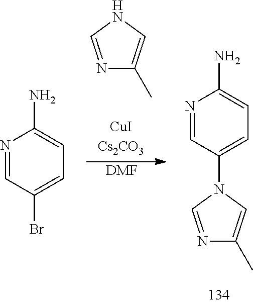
N1=CNC=C1C.N1=CC(Br)=CC=C1N.[DMF].N1=CC(N2C=NC(C)=C2)=CC=C1N
